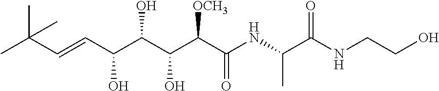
CC(C=CC(C(C(C(C(NC(C(NCCO)=O)C)=O)[OCH3])O)O)O)(C)C
